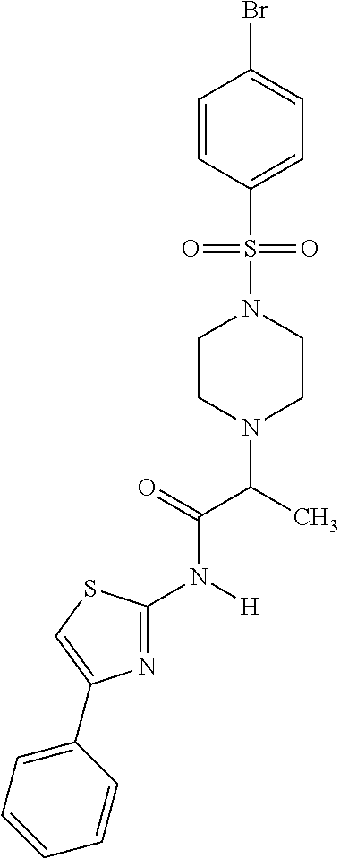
N1=C(N([H])C(=O)C(C)N2CCN(S(=O)(=O)C3=CC=C(Br)C=C3)CC2)SC=C1C1=CC=CC=C1
